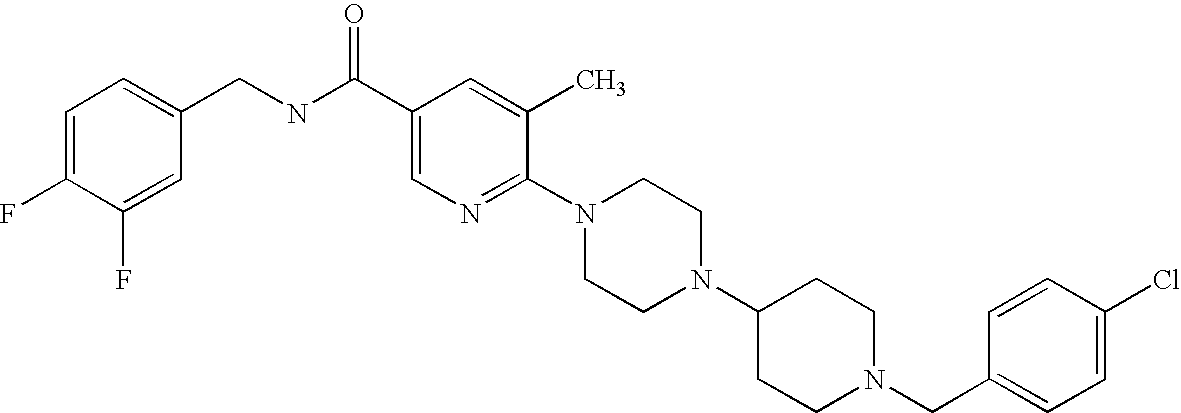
C1(Cl)=CC=C(CN2CCC(N3CCN(C4=NC=C(C(NCC5=CC=C(F)C(F)=C5)=O)C=C4C)CC3)CC2)C=C1
